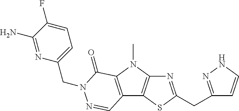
N1=C(CC2=NNC=C2)SC2=C1N(C)C1=C2C=NN(CC2=CC=C(F)C(N)=N2)C1=O
